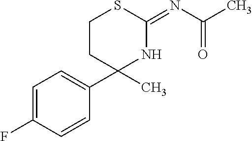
C1=C(F)C=CC(C2(C)NC(=NC(C)=O)SCC2)=C1
